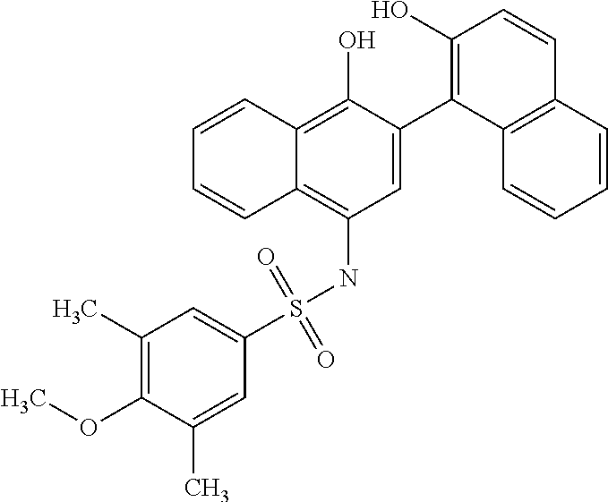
C1=C(C2=C(O)C=CC3=C2C=CC=C3)C(O)=C2C(=C1NS(C1=CC(C)=C(OC)C(C)=C1)(=O)=O)C=CC=C2
